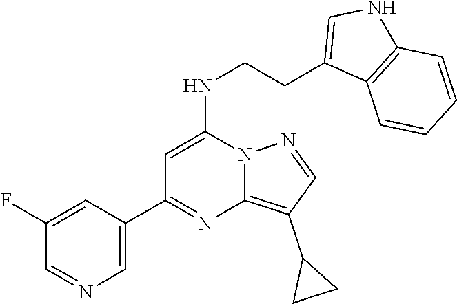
C1(C2=NC3=C(C4CC4)C=NN3C(NCCC3=CNC4=C3C=CC=C4)=C2)=CN=CC(F)=C1
